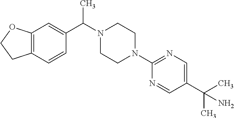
C12=C(C=CC(C(N3CCN(C4=NC=C(C(C)(C)N)C=N4)CC3)C)=C1)CCO2
